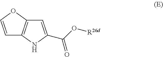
C1=COC2=C1NC(C(O[R26d])=O)=C2
